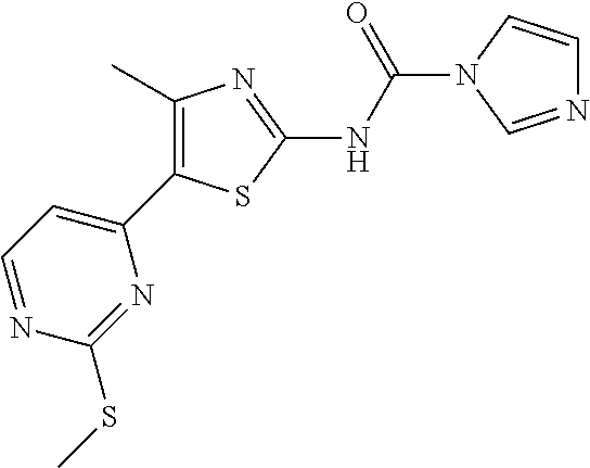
C1=NC(SC)=NC(C2=C(C)N=C(NC(=O)N3C=CN=C3)S2)=C1
